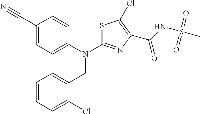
C1(C#N)=CC=C(N(C2=NC(C(NS(C)(=O)=O)=O)=C(Cl)S2)CC2=CC=CC=C2Cl)C=C1
